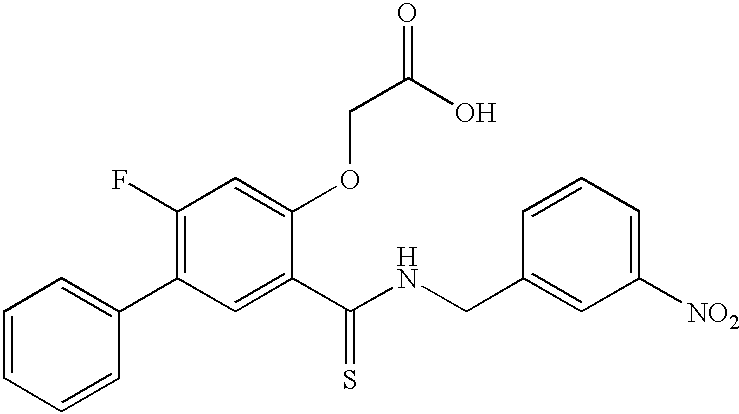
C1(F)=C(C2=CC=CC=C2)C=C(C(NCC2=CC([NO2])=CC=C2)=S)C(OCC(O)=O)=C1
